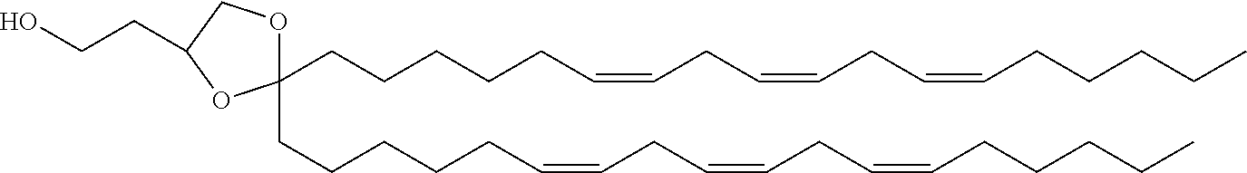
OCCC1COC(CCCCCC=CCC=CCC=CCCCCC)(CCCCCC=CCC=CCC=CCCCCC)O1
